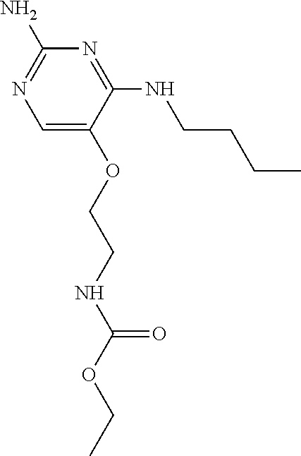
C1=C(OCCNC(OCC)=O)C(NCCCC)=NC(N)=N1
